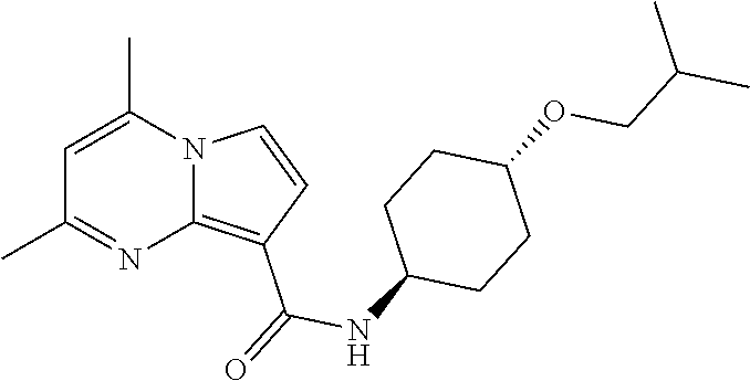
C1=C(C)N2C(=C(C(=O)NC3CCC(OCC(C)C)CC3)C=C2)N=C1C
